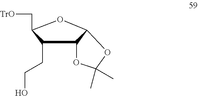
C1(CCO)C2C(OC1C[TrO])OC(C)(C)O2
